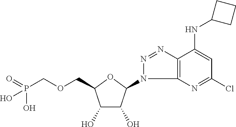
C(C1C(O)C(O)C(N2C3=C(N=N2)C(NC2CCC2)=CC(Cl)=N3)O1)OCP(O)(O)=O
